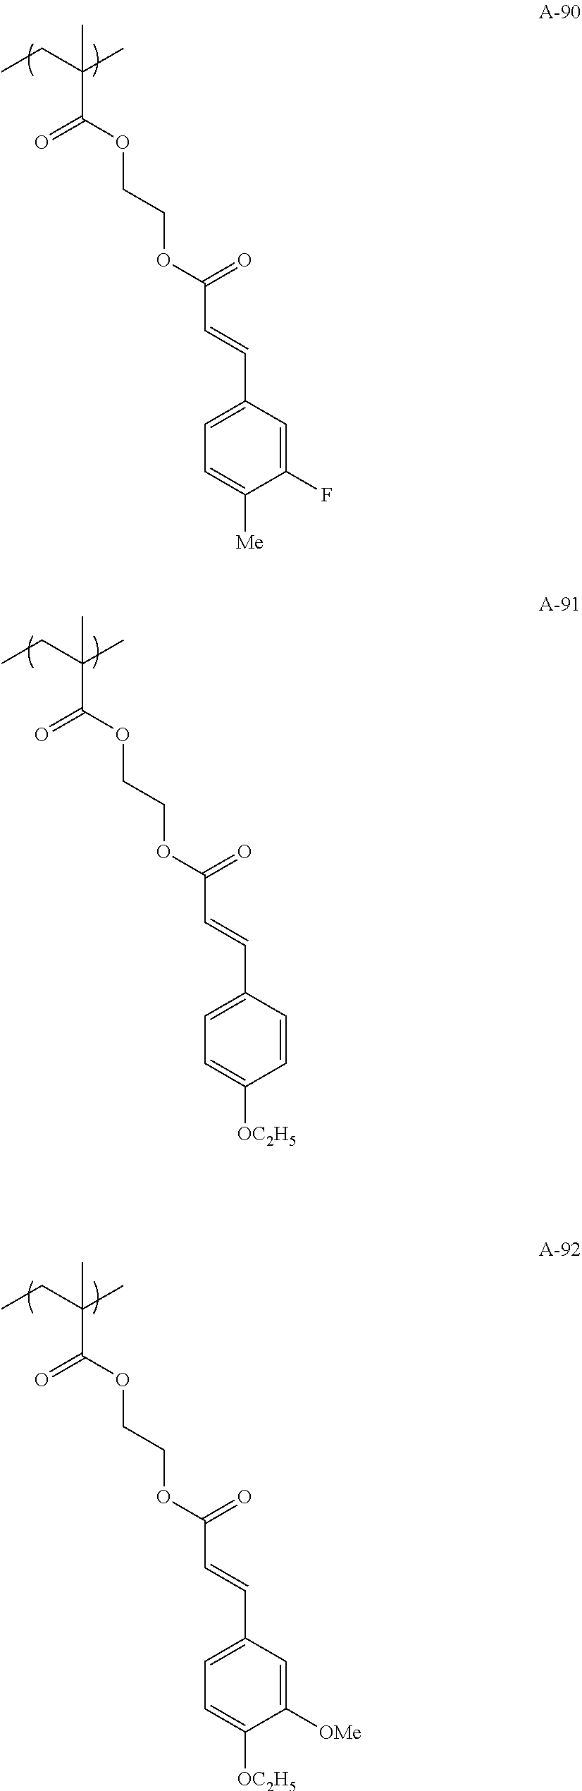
CCC(C)(C(OCCOC(C=CC1=CC=C([Me])C(F)=C1)=O)=O)C.CCC(C)(C)C(OCCOC(C=CC1=CC=C([OC2H5])C=C1)=O)=O.CCC(C)(C(OCCOC(C=CC1=CC=C([OC2H5])C([OMe])=C1)=O)=O)C
